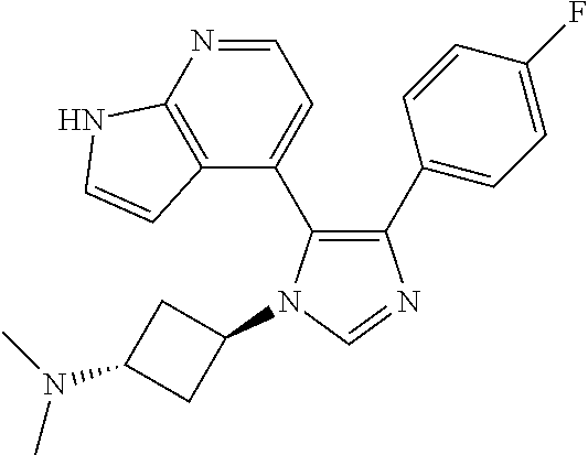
C1(C2=CC=C(F)C=C2)=C(C2=CC=NC3=C2C=CN3)N(C2CC(N(C)C)C2)C=N1
